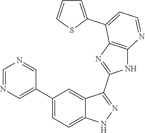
C1=NC=C(C2=CC=C3C(=C2)C(C2=NC4=C(N2)N=CC=C4C2=CC=CS2)=NN3)C=N1
